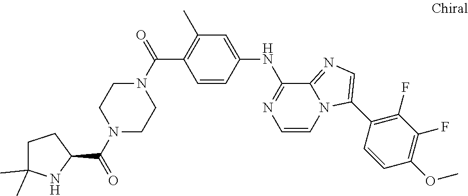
C(C1=C(C)C=C(NC2=NC=CN3C2=NC=C3C2=C(F)C(F)=C(OC)C=C2)C=C1)(N1CCN(C(C2CCC(C)(C)N2)=O)CC1)=O
